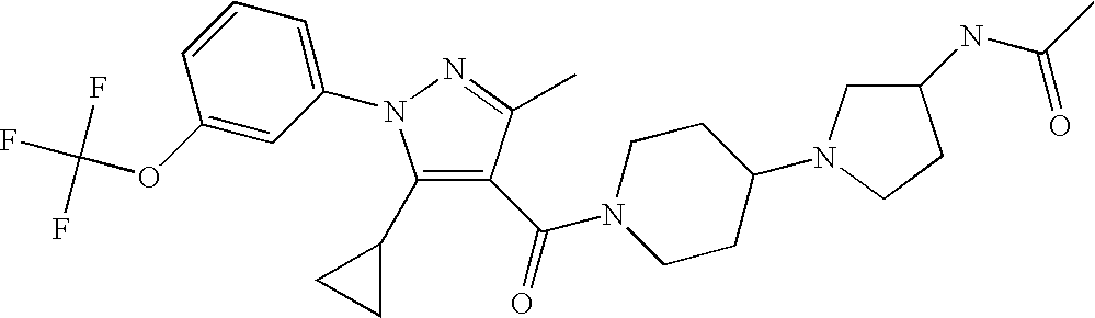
C1(C2CC2)=C(C(=O)N2CCC(N3CC(NC(C)=O)CC3)CC2)C(C)=NN1C1=CC=CC(OC(F)(F)F)=C1
